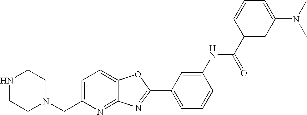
C1=C(CN2CCNCC2)N=C2C(=C1)OC(C1=CC=CC(NC(C3=CC(N(C)C)=CC=C3)=O)=C1)=N2
